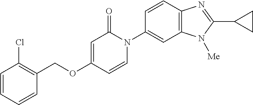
C(OC1=CC(=O)N(C2=CC3=C(C=C2)N=C(C2CC2)N3[Me])C=C1)C1=C(Cl)C=CC=C1
